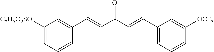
C1([C2H5O2SO])=CC=CC(C=CC(C=CC2=CC=CC([OCF3])=C2)=O)=C1
